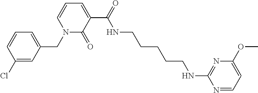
C1(Cl)=CC(CN2C(=O)C(C(=O)NCCCCCNC3=NC(OC)=CC=N3)=CC=C2)=CC=C1
